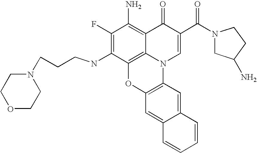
C1(F)=C(NCCCN2CCOCC2)C2=C3C(=C1N)C(=O)C(C(=O)N1CC(N)CC1)=CN3C1=C(O2)C=C2C(=C1)C=CC=C2
